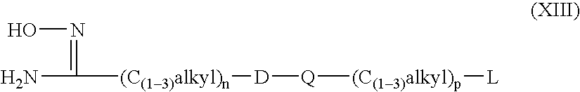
N(=C(N)[(C(13)alkyl)n][D][Q][(C(13)alkyl)p][L])O
